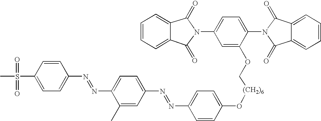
CS(C1=CC=C(N=NC2=CC=C(N=NC3=CC=C(O[(CH2)6]COC4=CC(N5C(=O)C6=CC=CC=C6C5=O)=CC=C4N4C(=O)C5=CC=CC=C5C4=O)C=C3)C=C2C)C=C1)(=O)=O
